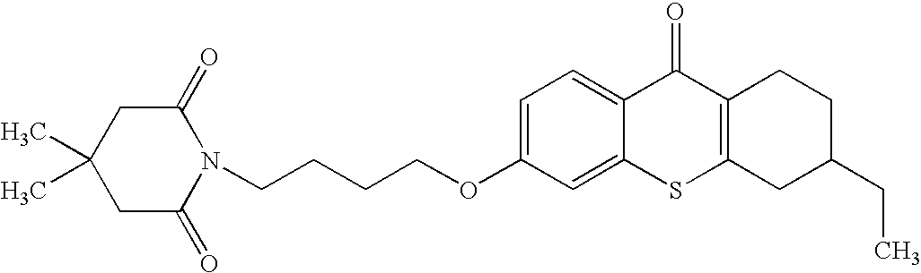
C(OC1=CC=C2C(=C1)SC1=C(C2=O)CCC(CC)C1)CCCN1C(=O)CC(C)(C)CC1=O
